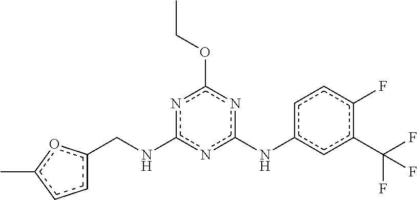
N(c1nc(Nc2ccc(F)c(C(F)(F)F)c2)nc(OCC)n1)Cc1ccc(C)o1
